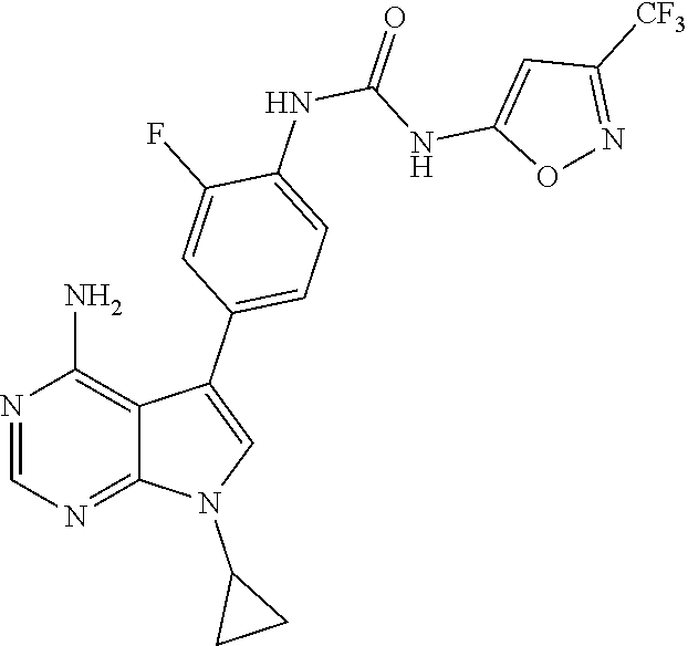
C1=NC(N)=C2C(C3=CC=C(NC(NC4=CC([CF3])=NO4)=O)C(F)=C3)=CN(C3CC3)C2=N1
